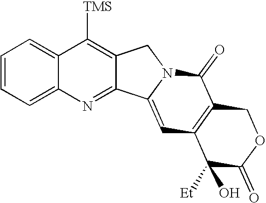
C1=CC=C2C(=C1)C([TMS])=C1C(=N2)C2=CC3=C(C(=O)N2C1)COC(=O)C3([Et])O
